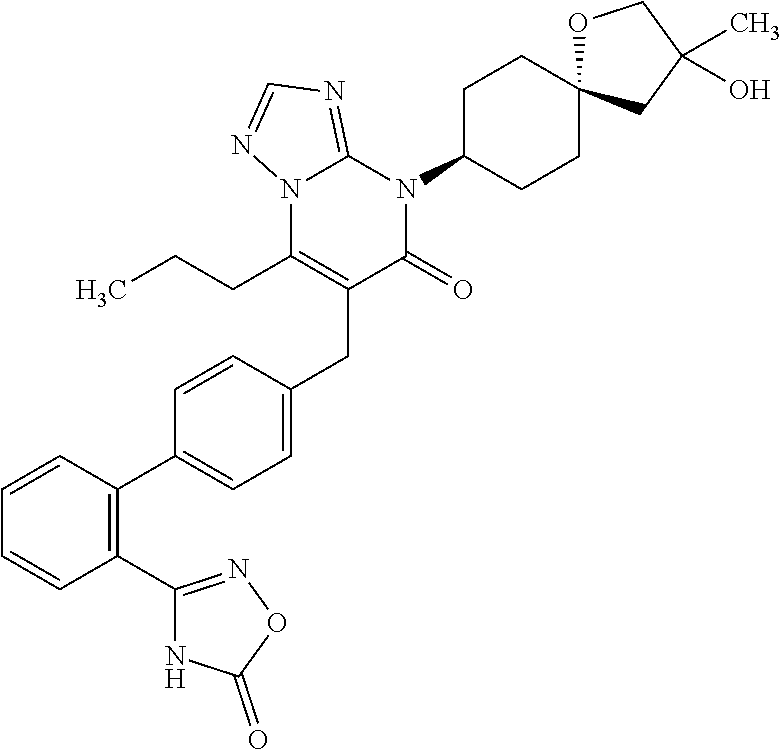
C1=CC=CC(C2=NOC(=O)N2)=C1C1=CC=C(CC2=C(CCC)N3C(=NC=N3)N(C3CCC4(CC3)OCC(C)(O)C4)C2=O)C=C1
